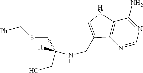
N1=CN=C(N)C2=C1C(CNC(CSC[Ph])(CO)[H])=CN2
